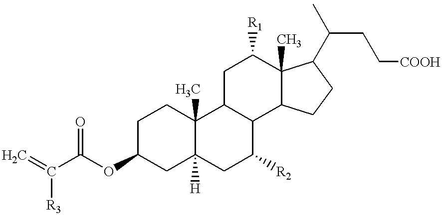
C1C(OC(C(=C)[R3])=O)CC2([H])C(C)(C1)C1C(C([R2])C2)C2C(C)(C([R1])C1)C(C(C)CC[COOH])CC2
